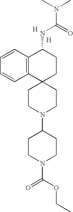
C1CN(C2CCN(C(OCC)=O)CC2)CCC12CCC(NC(=O)N(C)C)C1=C2C=CC=C1.[H].[H]
